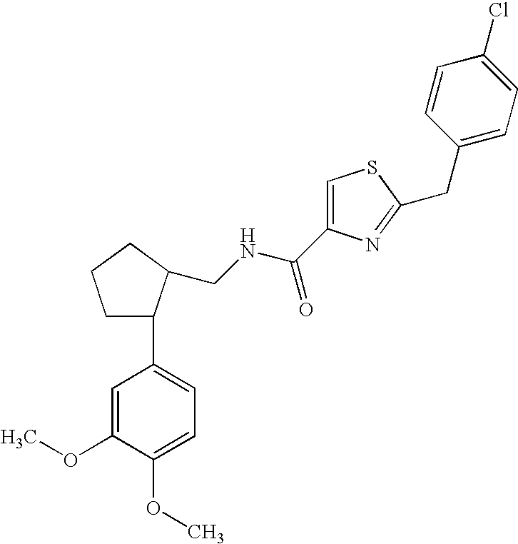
C1C(C2=CC=C(OC)C(OC)=C2)C(CNC(C2=CSC(CC3=CC=C(Cl)C=C3)=N2)=O)CC1
